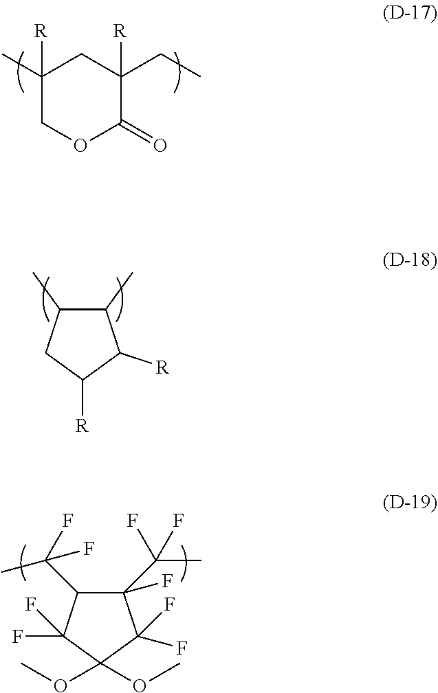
C1(C)([R])COC(=O)C(CC)([R])C1.C1(C)C(C)CC([R])C1[R].C1(F)(C(C)(F)F)C(C(C)(F)F)C(F)(F)C(OC)(OC)C1(F)F
